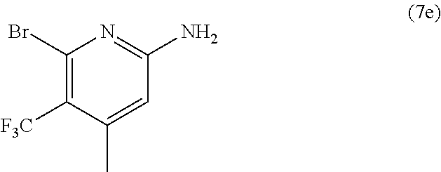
C1([F3C])=C(Br)N=C(N)C=C1C
